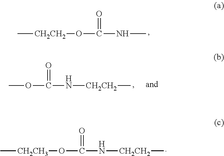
C[CH2CH2]OC(NC)=O.COC(=O)N[CH2CH2]C.C[CH2CH3]OC(N[CH2CH2]C)=O
